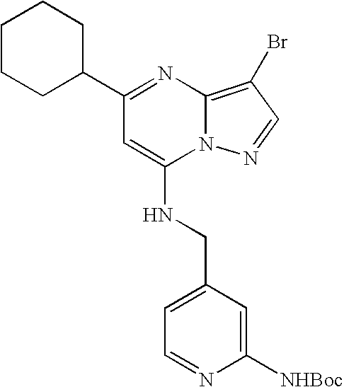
C1(C2=NC3=C(Br)C=NN3C(NCC3=CC=NC([NHBoc])=C3)=C2)CCCCC1
